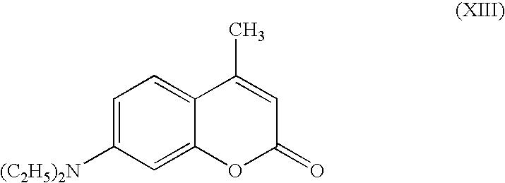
C1=C([(C2H5)2N])C=C2C(=C1)C(C)=CC(=O)O2
